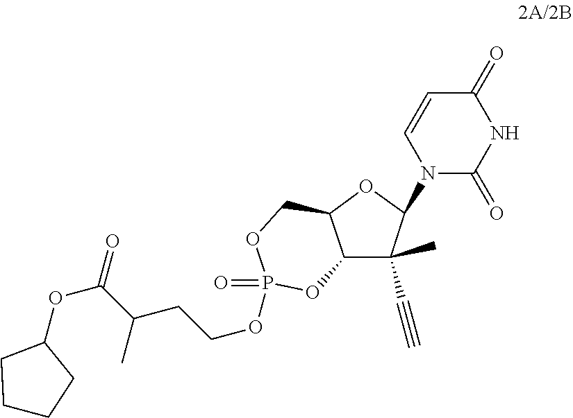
N1(C2OC3C(C2(C#C)C)OP(=O)(OCCC(C)C(=O)OC2CCCC2)OC3)C(=O)NC(=O)C=C1
